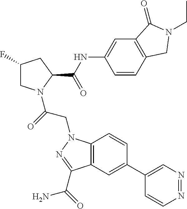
C1(F)CN(C(=O)CN2C3=C(C=C(C4=CN=NC=C4)C=C3)C(C(N)=O)=N2)C(C(NC2=CC3=C(C=C2)CN(CC)C3=O)=O)C1
